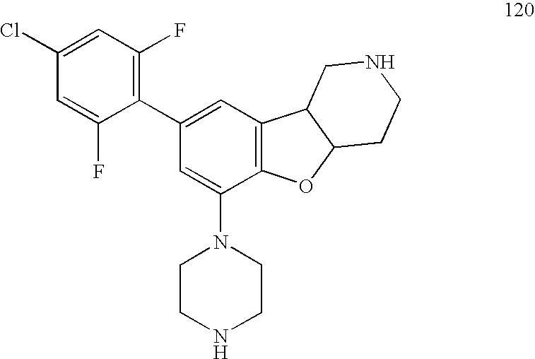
C1=C(Cl)C=C(F)C(C2=CC3=C(C(N4CCNCC4)=C2)OC2C3CNCC2)=C1F
